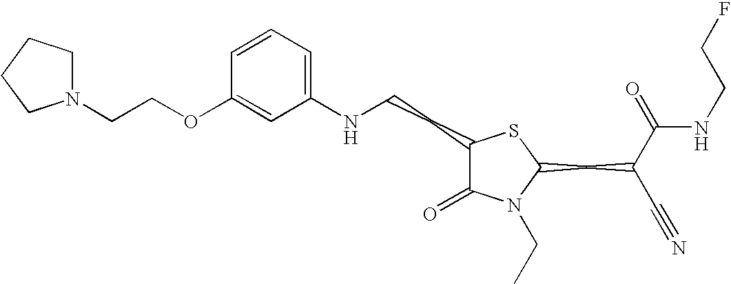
C1=CC=C(NCCC2C(=O)N(CC)C(CC(C#N)C(=O)NCCF)S2)C=C1OCCN1CCCC1
